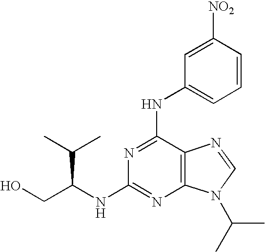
C12=C(N(C(C)C)C=N1)N=C(NC(CO)C(C)C)N=C2NC1=CC=CC([NO2])=C1
